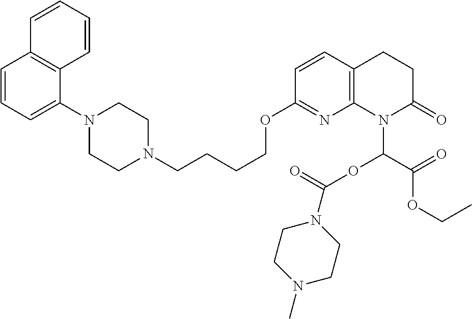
C1=CC=C(N2CCN(CCCCOC3=NC4=C(C=C3)CCC(=O)N4C(OC(=O)N3CCN(C)CC3)C(=O)OCC)CC2)C2=C1C=CC=C2
